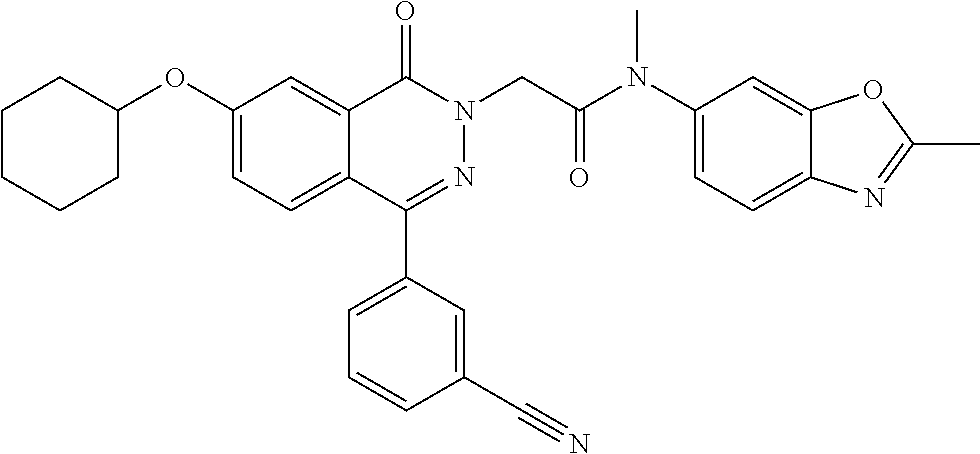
C1(OC2CCCCC2)=CC=C2C(=C1)C(=O)N(CC(=O)N(C)C1=CC=C3C(=C1)OC(C)=N3)N=C2C1=CC=CC(C#N)=C1
